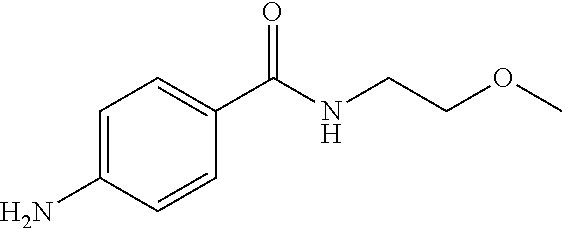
C1=C(N)C=CC(C(NCCOC)=O)=C1
